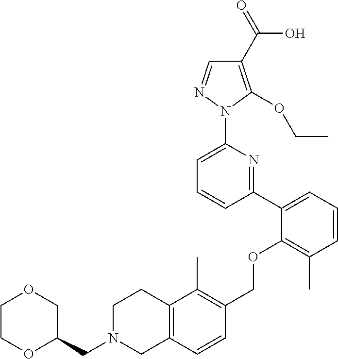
C1(C2=CC=CC(C)=C2OCC2=C(C)C3=C(C=C2)CN(CC2COCCO2)CC3)=NC(N2N=CC(C(=O)O)=C2OCC)=CC=C1
